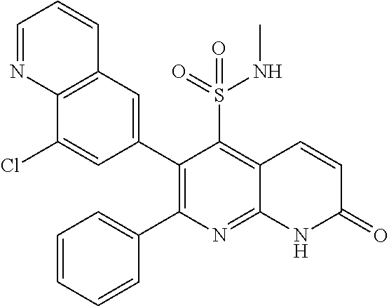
C12=C(C=C(C3=C(C4=CC=CC=C4)N=C4C(=C3S(=O)(NC)=O)C=CC(=O)N4)C=C1Cl)C=CC=N2
